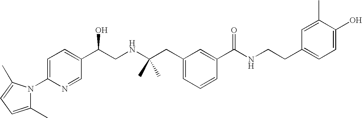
C1(C)=CC=C(C)N1C1=CC=C(C(CNC(CC2=CC=CC(C(NCCC3=CC=C(O)C(C)=C3)=O)=C2)(C)C)O)C=N1
